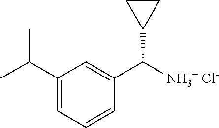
C1(C(C)C)=CC=CC(C([NH3+ Cl-])C2CC2)=C1
